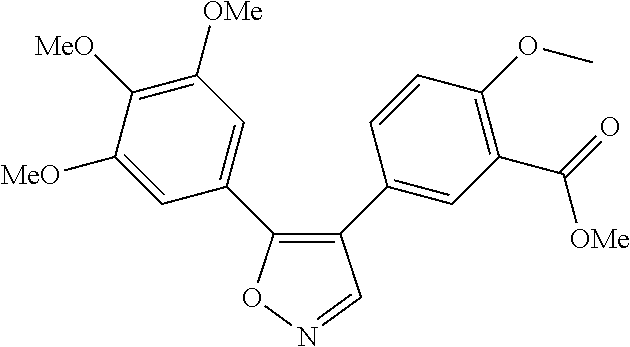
C1(C2=CC(C(=O)[OMe])=C(OC)C=C2)=C(C2=CC([OMe])=C([MeO])C([MeO])=C2)ON=C1
